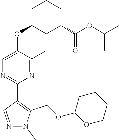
N1(C)N=CC(C2=NC=C(OC3CC(C(OC(C)C)=O)CCC3)C(C)=N2)=C1COC1CCCCO1
